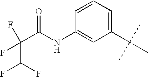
C1(NC(C(F)(C(F)F)F)=O)=CC(C(C)(C)C)=CC=C1
